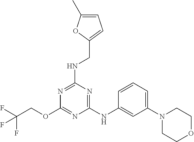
C1(NC2=CC(N3CCOCC3)=CC=C2)=NC(NCC2=CC=C(C)O2)=NC(OCC(F)(F)F)=N1
